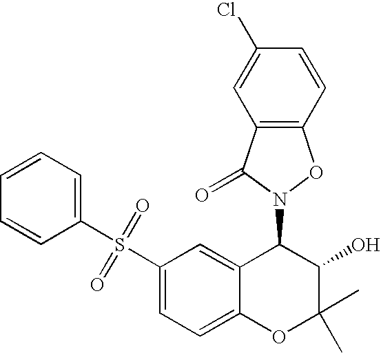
C1(N2C(=O)C3=C(O2)C=CC(Cl)=C3)C2=CC(S(C3=CC=CC=C3)(=O)=O)=CC=C2OC(C)(C)C1O
